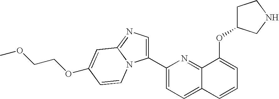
C1(C2=CC=C3C(=N2)C(OC2CCNC2)=CC=C3)=CN=C2N1C=CC(OCCOC)=C2
